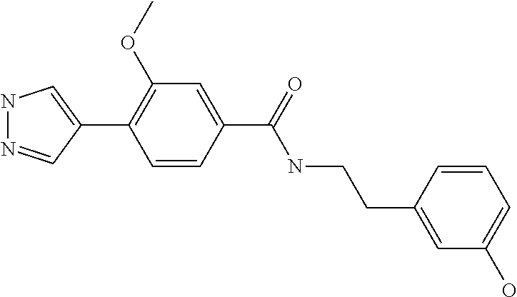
N1N=CC(C2=C(OC)C=C(C(NCCC3=CC(O)=CC=C3)=O)C=C2)=C1
